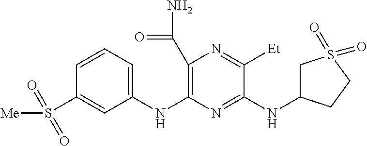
N(C1=NC(NC2=CC=CC(S([Me])(=O)=O)=C2)=C(C(N)=O)N=C1[Et])C1CS(=O)(=O)CC1
